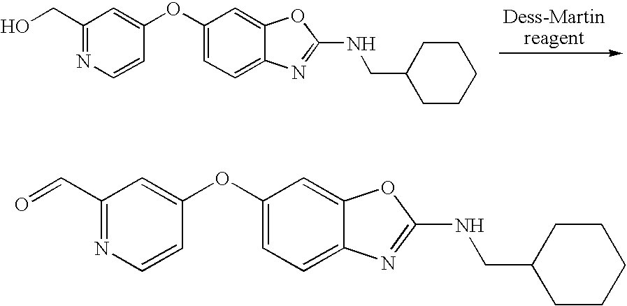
C1(CO)=NC=CC(OC2=CC=C3C(=C2)OC(NCC2CCCCC2)=N3)=C1.C1(C=O)=NC=CC(OC2=CC=C3C(=C2)OC(NCC2CCCCC2)=N3)=C1
